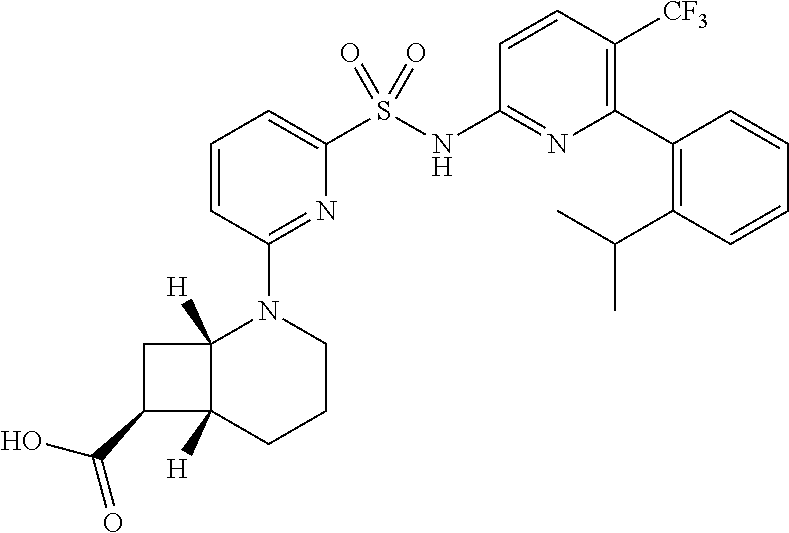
C1=CC(N2C3([H])C([H])(CCC2)C(C(O)=O)C3)=NC(S(NC2=NC(C3=C(C(C)C)C=CC=C3)=C([CF3])C=C2)(=O)=O)=C1
